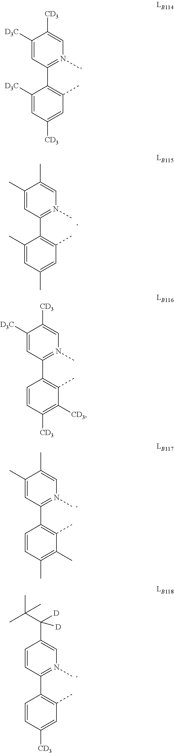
C1([D3C])=CC(C2=C(C)C=C([CD3])C=C2[D3C])=N(C)C=C1[CD3].C1([D3C])=CC(C2=C(C)C([CD3])=C([CD3])C=C2)=N(C)C=C1[CD3].C1(C)=CC(C2=C(C)C(C)=C(C)C=C2)=N(C)C=C1C.C1=CC(C2=C(C)C=C([CD3])C=C2)=N(C)C=C1C(C(C)(C)C)([D])[D].C1(C)=CC(C2=C(C)C=C(C)C=C2C)=N(C)C=C1C
